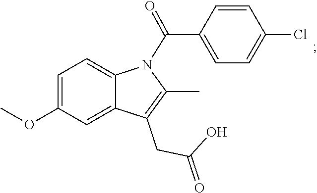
C1=C(OC)C=C2C(=C1)N(C(C1=CC=C(Cl)C=C1)=O)C(C)=C2CC(O)=O
